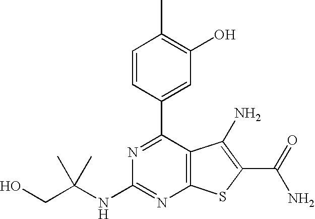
N1=C(C2=CC(O)=C(C)C=C2)C2=C(N=C1NC(CO)(C)C)SC(C(N)=O)=C2N
